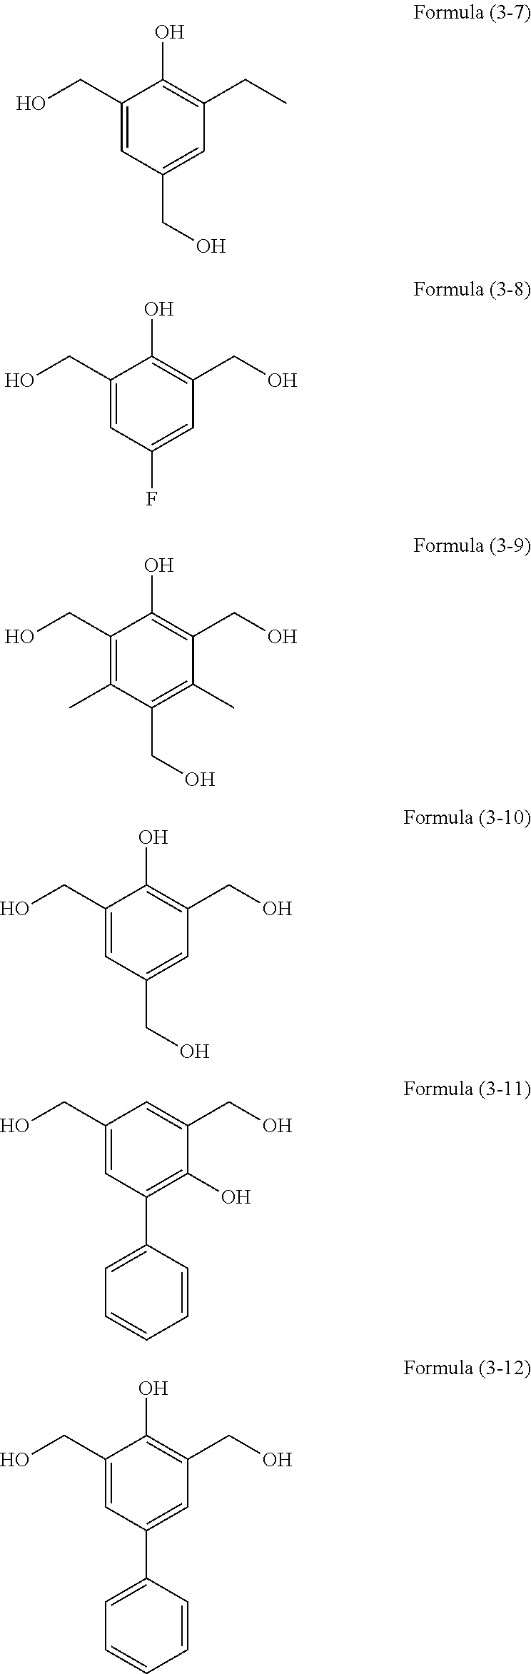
C1(CO)=CC(CO)=CC(CC)=C1O.C1(CO)=CC(F)=CC(CO)=C1O.C1(CO)=C(C)C(CO)=C(C)C(CO)=C1O.C1(CO)=CC(CO)=CC(CO)=C1O.C1(CO)=CC(C2=CC=CC=C2)=C(O)C(CO)=C1.C1(CO)=CC(C2=CC=CC=C2)=CC(CO)=C1O
